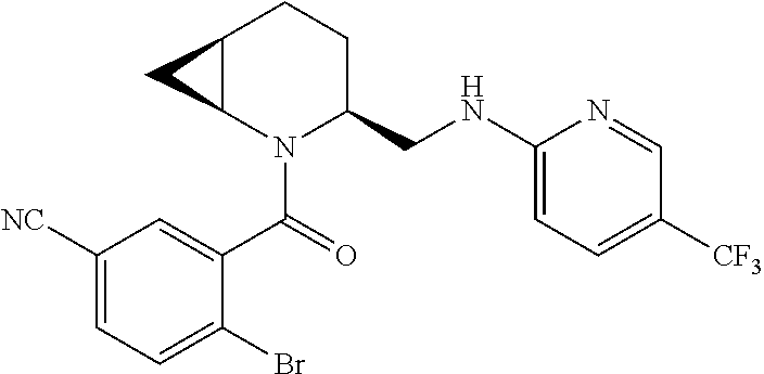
C12C(N(C(=O)C3=CC([NC])=CC=C3Br)C(CNC3=CC=C([CF3])C=N3)CC1)C2
